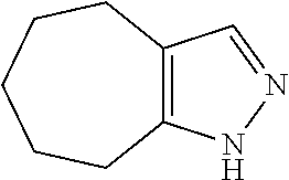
C12=C(NN=C1)CCCCC2
